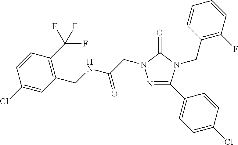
N(C(=O)CN1N=C(C2=CC=C(Cl)C=C2)N(CC2=C(F)C=CC=C2)C1=O)CC1=C(C(F)(F)F)C=CC(Cl)=C1
